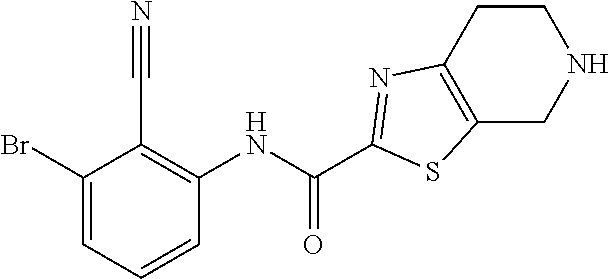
BrC1=CC=CC(NC(=O)C2=NC3=C(CNCC3)S2)=C1C#N
